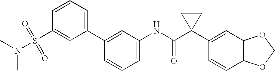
C1=C(NC(C2(C3=CC4=C(C=C3)OCO4)CC2)=O)C=C(C2=CC=CC(S(=O)(=O)N(C)C)=C2)C=C1
